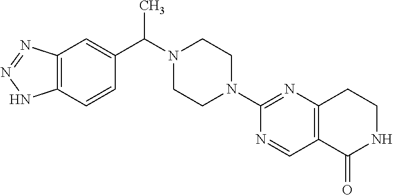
C12=C(C=CC(C(N3CCN(C4=NC5=C(C=N4)C(=O)NCC5)CC3)C)=C1)NN=N2
